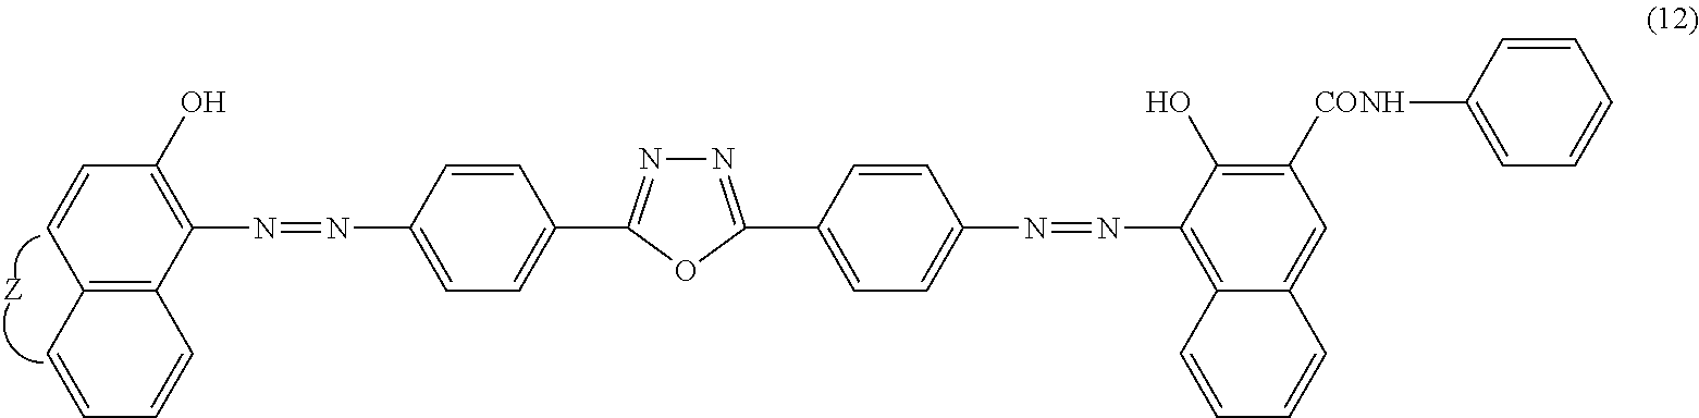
C12=C(C(N=NC3=CC=C(C4=NN=C(C5=CC=C(N=NC6=C7C(=CC([CONH]C8=CC=CC=C8)=C6O)C=CC=C7)C=C5)O4)C=C3)=C(O)C=C1)C=CC=C2
